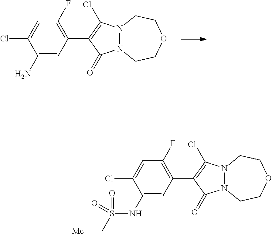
N12N(C(=O)C(C3=C(F)C=C(Cl)C(N)=C3)=C1Cl)CCOCC2.N12N(C(=O)C(C3=C(F)C=C(Cl)C(NS(=O)(C[Me])=O)=C3)=C1Cl)CCOCC2
